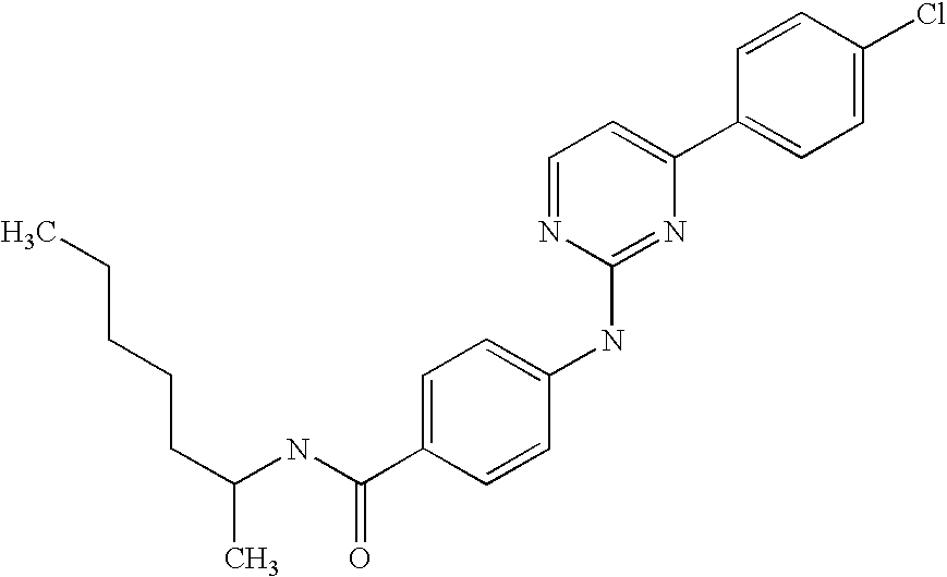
C1=CC(C2=CC=NC(NC3=CC=C(C(NC(C)CCCCC)=O)C=C3)=N2)=CC=C1Cl
